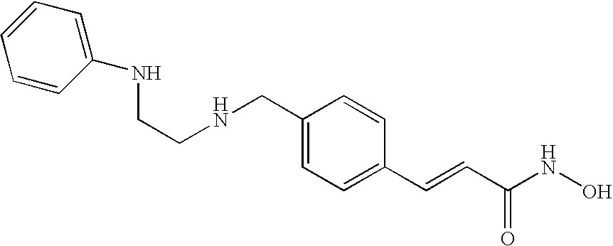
C1=CC(NCCNCC2=CC=C(C=CC(NO)=O)C=C2)=CC=C1
